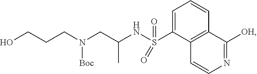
C1=C(S(NC(CN(CCCO)[Boc])C)(=O)=O)C2=C(C=C1)C([OH])=NC=C2
